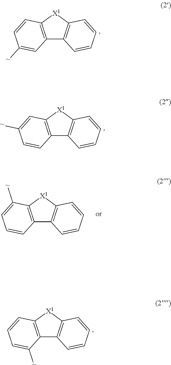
C12=C([X1]C3=C1C=CC=C3)C=CC([~])=C2.C12=C([X1]C3=C1C=CC=C3)C=C([~])C=C2.C12=C([X1]C3=C1C=CC=C3)C([~])=CC=C2.C12=C([X1]C3=C1C=CC=C3)C=CC=C2[~]
